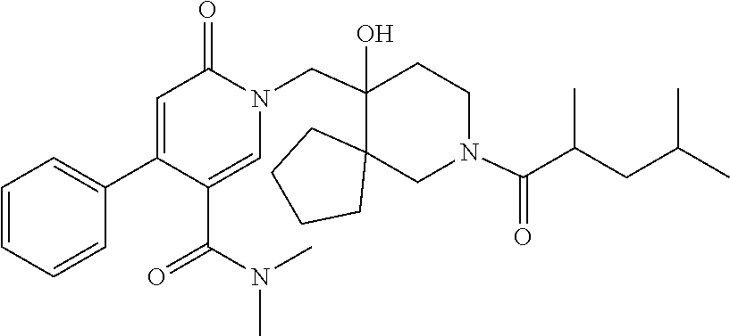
C1(C2=CC=CC=C2)=CC(=O)N(CC2(O)C3(CCCC3)CN(C(=O)C(CC(C)C)C)CC2)C=C1C(N(C)C)=O
